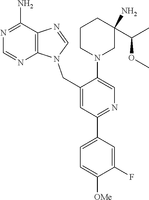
C1=NC2=C(N1CC1=CC(C3=CC=C([OMe])C(F)=C3)=NC=C1N1CC(C(OC)C)(N)CCC1)N=CN=C2N
